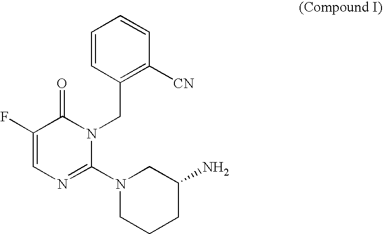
C1=CC(CN2C(=O)C(F)=CN=C2N2CCCC(N)C2)=C([CN])C=C1
